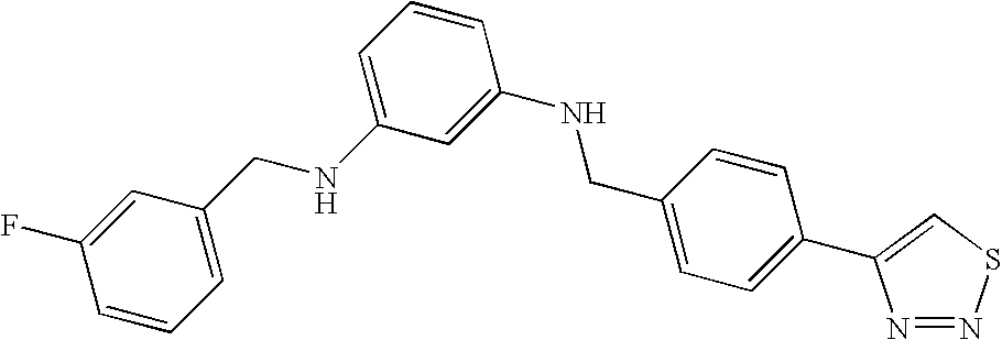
C1=CC=C(CNC2=CC=CC(NCC3=CC=C(C4=CSN=N4)C=C3)=C2)C=C1F
